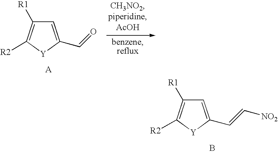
C1=C(C=O)[Y]C([R2])=C1[R1].C1=C(C=C[NO2])[Y]C([R2])=C1[R1].B
